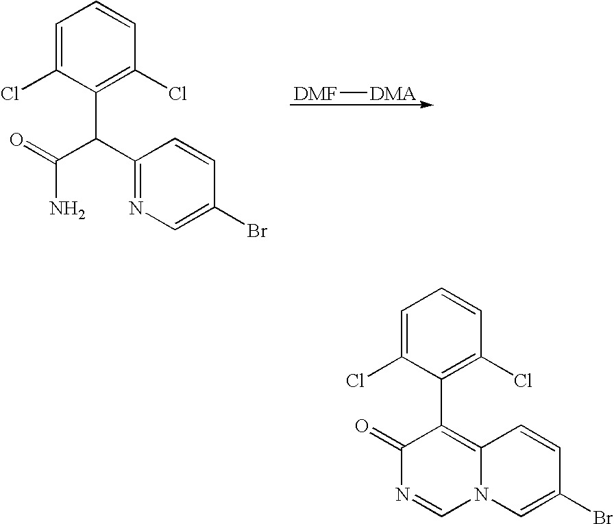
C1=C(Cl)C(C(C(=O)N)C2=NC=C(Br)C=C2)=C(Cl)C=C1.[DMF][DMA].C1=C(Cl)C(C2=C3N(C=NC2=O)C=C(Br)C=C3)=C(Cl)C=C1
